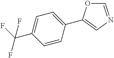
C1=C(C(F)(F)F)C=CC(C2=CN=CO2)=C1
